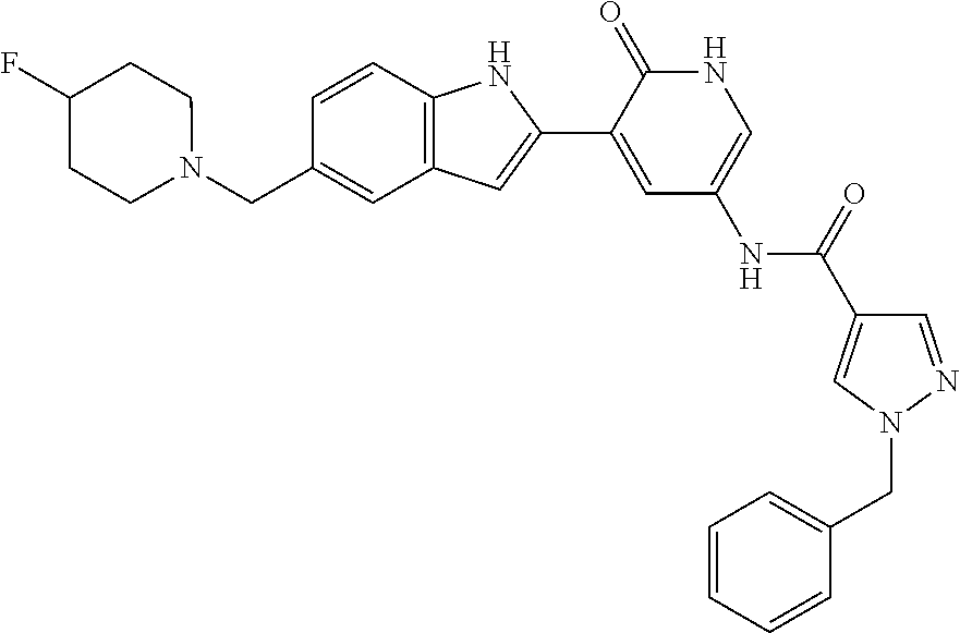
C1=CC2=C(C=C1CN1CCC(F)CC1)C=C(C1=CC(NC(=O)C3=CN(CC4=CC=CC=C4)N=C3)=CNC1=O)N2
